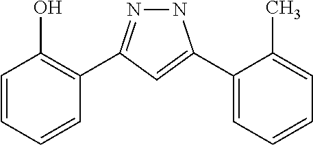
N1=C(C2=C(O)C=CC=C2)C=C(C2=CC=CC=C2C)N1
